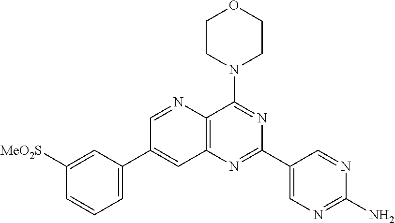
C1([MeO2S])=CC(C2=CC3=C(C(N4CCOCC4)=NC(C4=CN=C(N)N=C4)=N3)N=C2)=CC=C1
